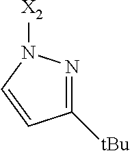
C1([tBu])=NN([X2])C=C1
